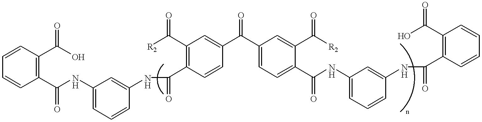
C1=CC(C(NC2=CC=CC(NC(C3=C(C([R2])=O)C=C(C(C4=CC=C(C(NC5=CC=CC(NC(C6=C(C(O)=O)C=CC=C6)=O)=C5)=O)C(C([R2])=O)=C4)=O)C=C3)=O)=C2)=O)=C(C(O)=O)C=C1
